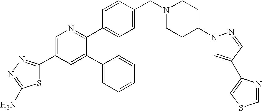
C1=C(C2=NN=C(N)S2)C=C(C2=CC=CC=C2)C(C2=CC=C(CN3CCC(N4C=C(C5=CSC=N5)C=N4)CC3)C=C2)=N1
